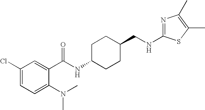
C1(Cl)=CC=C(N(C)C)C(C(NC2CCC(CNC3=NC(C)=C(C)S3)CC2)=O)=C1
